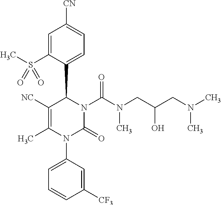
C1=C(S(C)(=O)=O)C(C2C([NC])=C(C)N(C3=CC=CC([CF3])=C3)C(=O)N2C(N(C)CC(CN(C)C)O)=O)=CC=C1[CN]
